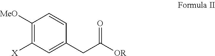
C1([MeO])=C([X])C=C(CC([OR])=O)C=C1
